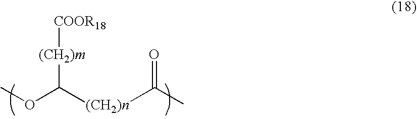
COC([(CH2)n]C(C)=O)[(CH2)m][COOR18]
